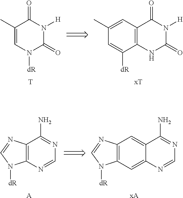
C1(C)=CN([dR])C(=O)N([H])C1=O.[T].C12=C(NC(=O)N([H])C1=O)C([dR])=CC(C)=C2.[xT].[xA].C12=C(C=C3C(=C1)C(N)=NC=N3)N([dR])C=N2.C12=C(N=CN=C1N)N([dR])C=N2.[A]
